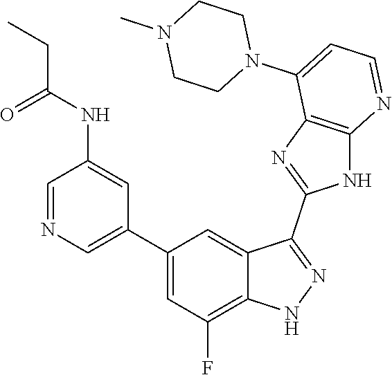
C1=NC=C(C2=CC(F)=C3C(=C2)C(C2=NC4=C(N2)N=CC=C4N2CCN(C)CC2)=NN3)C=C1NC(=O)CC
